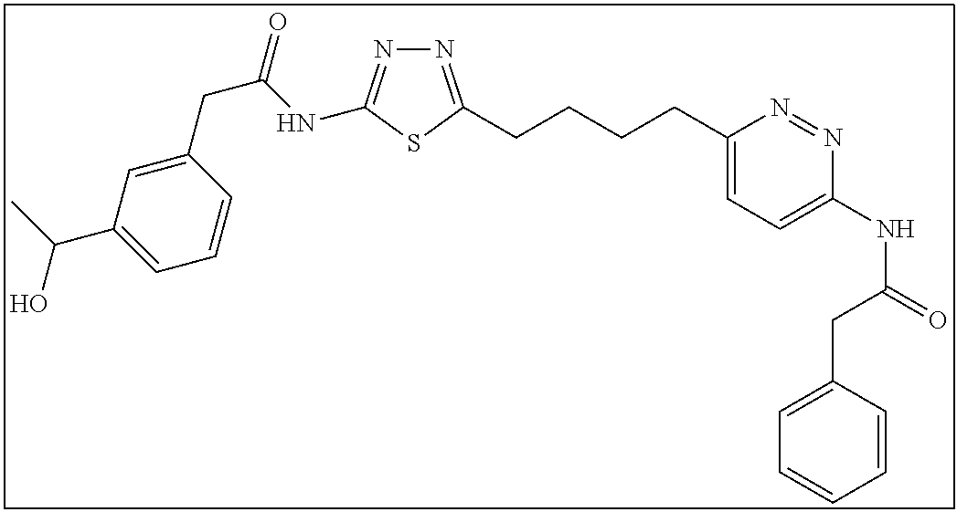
N1=C(CCCCC2=CC=C(NC(=O)CC3=CC=CC=C3)N=N2)SC(NC(CC2=CC(C(C)O)=CC=C2)=O)=N1
